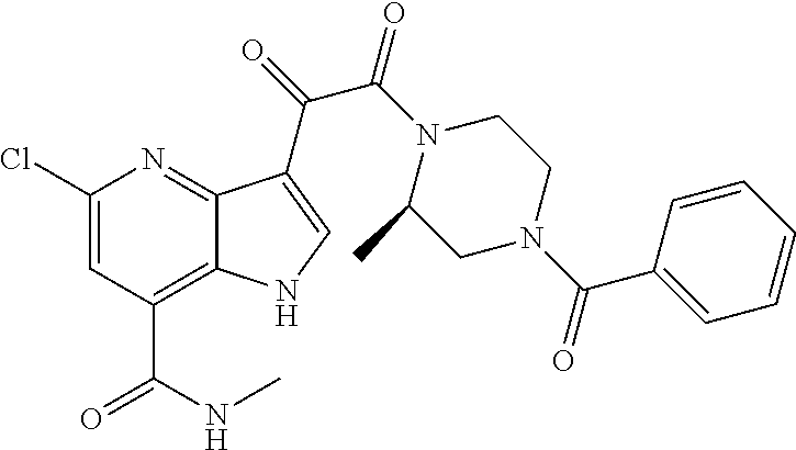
C(C1=C2C(=NC(Cl)=C1)C(C(=O)C(N1C(C)CN(C(C3=CC=CC=C3)=O)CC1)=O)=CN2)(NC)=O
